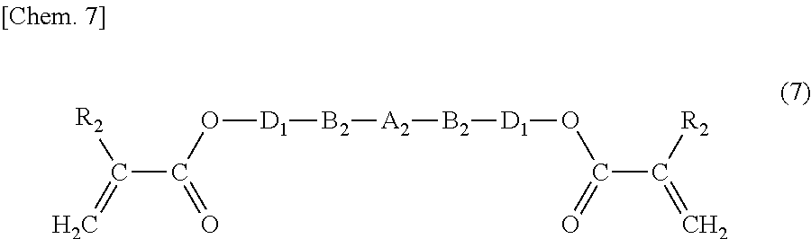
C(C(O[D1][B2][A2][B2][D1]OC(C([R2])=C)=O)=O)(=C)[R2]
